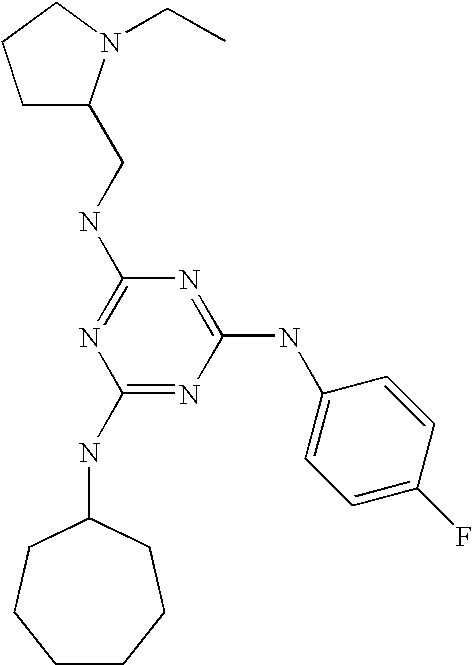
C1(NC2CCCCCC2)=NC(NC2=CC=C(F)C=C2)=NC(NCC2CCCN2CC)=N1
